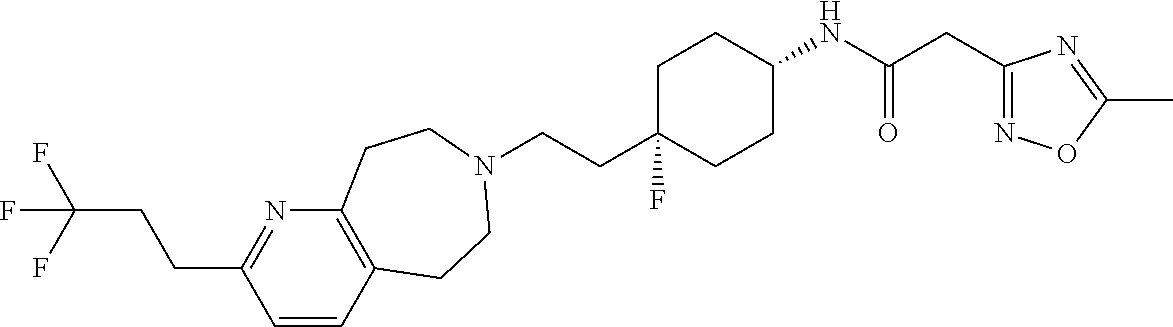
C1=CC2=C(N=C1CCC(F)(F)F)CCN(CCC1(F)CCC(NC(CC3=NOC(C)=N3)=O)CC1)CC2
